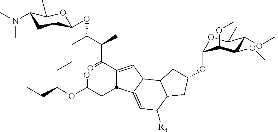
C1CCC(CC)OC(=O)CC2C(=CC3C2=CC([R4])C2C3CC(OC3OC(C)C(OC)C(OC)C3OC)C2)C(=O)C(C)C1OC1CCC(N(C)C)C(C)O1
